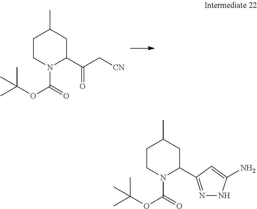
C1CN(C(=O)OC(C)(C)C)C(C(=O)C[CN])CC1C.C1CN(C(=O)OC(C)(C)C)C(C2=NNC(N)=C2)CC1C
